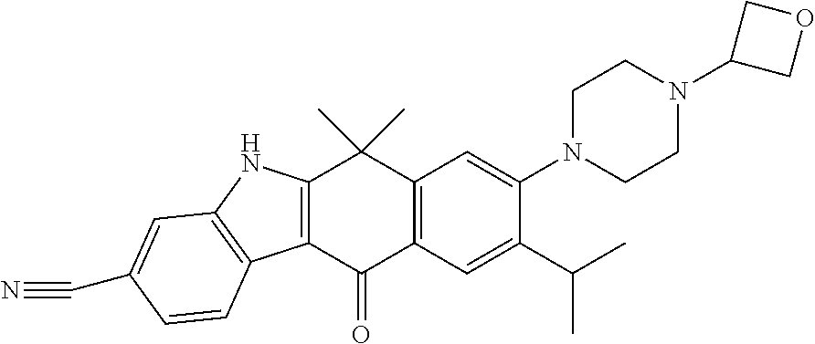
C12=C(C(=O)C3=C(C1(C)C)C=C(N1CCN(C4COC4)CC1)C(C(C)C)=C3)C1=C(N2)C=C(C#N)C=C1
